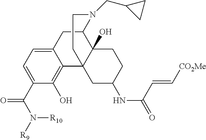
C12=CC=C(C(N([R9])[R10])=O)C(O)=C1C13C(O)(C(C2)N(CC2CC2)CC1)CCC(NC(C=C[CO2Me])=O)C3
